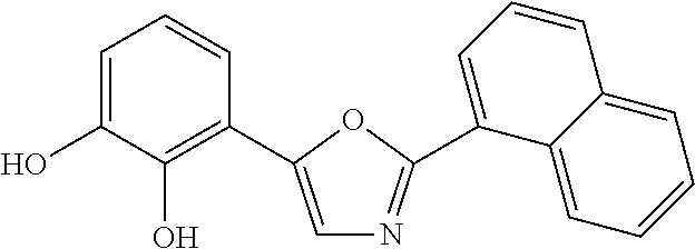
C1=C(O)C(O)=C(C2=CN=C(C3=CC=CC4=CC=CC=C43)O2)C=C1
